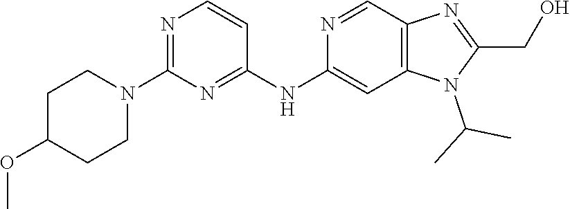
N1=C(N2CCC(OC)CC2)N=C(NC2=CC3=C(C=N2)N=C(CO)N3C(C)C)C=C1
